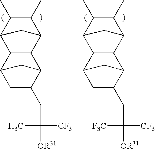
C12CC(CC([OR31])([CF3])C)C(C1)C1C2C2C(C)C(C)C1C2.C12CC(CC([OR31])([CF3])[F3C])C(C1)C1C2C2C(C)C(C)C1C2
